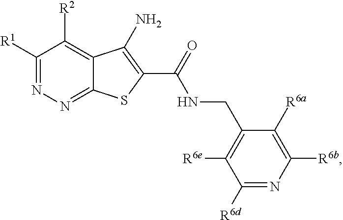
C1([R1])=NN=C2C(=C1[R2])C(N)=C(C(NCC1=C([R6e])C([R6d])=NC([R6b])=C1[R6a])=O)S2
